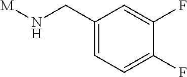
[M]NCC1=CC=C(F)C(F)=C1
